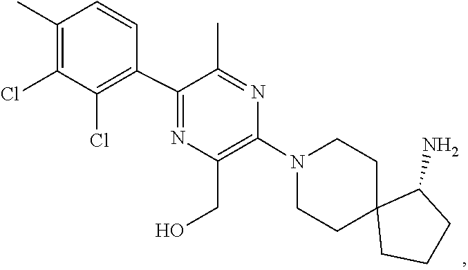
C1C2(CCCC2N)CCN(C2=C(CO)N=C(C3=C(Cl)C(Cl)=C(C)C=C3)C(C)=N2)C1
